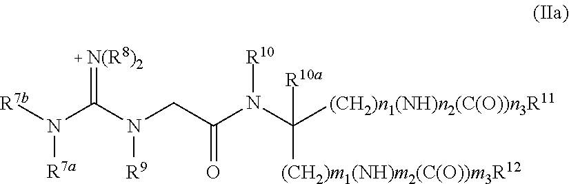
N(C(N(CC(N(C([(CH2)n1(NH)n2(C(O))n3R11])([(CH2)m1(NH)m2(C(O))m3R12])[R10a])[R10])=O)[R9])=[N(R8)2])([R7b])[R7a]
